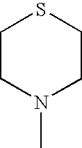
S1CCN(C)CC1
